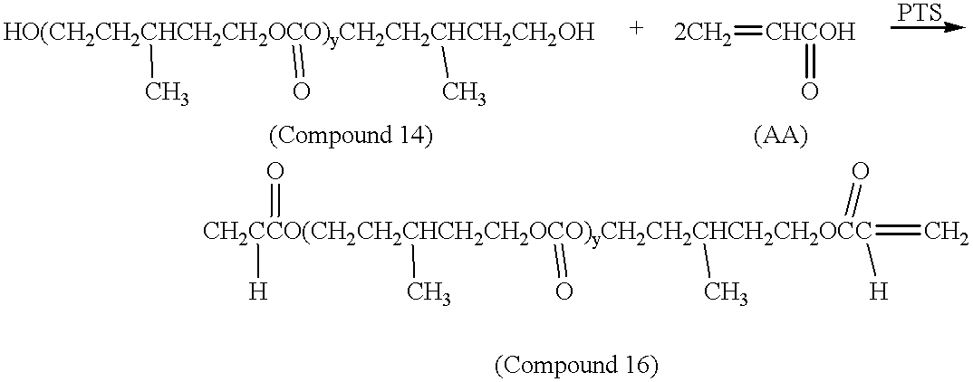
[HO(CH2CH2CHCH2CH2OCO)yCH2CH2CHCH2CH2OH](C)(=O)C.[2CH2]=[CHCOH]=O.[CH2CCO(CH2CH2CHCH2CH2OCO)yCH2CH2CHCH2CH2OCC]([H])(=O)(=O)(=C)([H])(C)(C)=O
